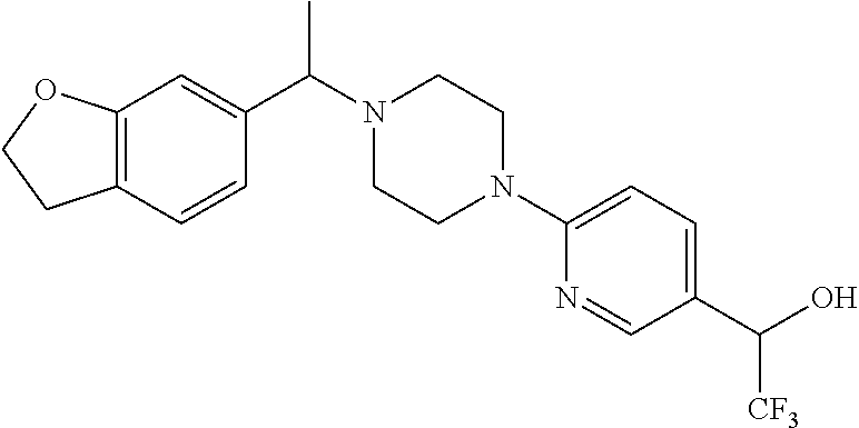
C12=C(C=CC(C(N3CCN(C4=CC=C(C(O)[CF3])C=N4)CC3)C)=C1)CCO2
